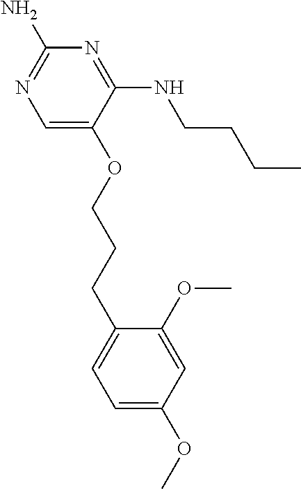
C1(N)=NC=C(OCCCC2=CC=C(OC)C=C2OC)C(NCCCC)=N1
